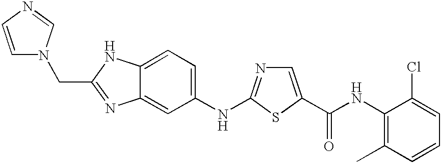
C1(NC2=NC=C(C(NC3=C(C)C=CC=C3Cl)=O)S2)=CC=C2C(=C1)N=C(CN1C=CN=C1)N2
